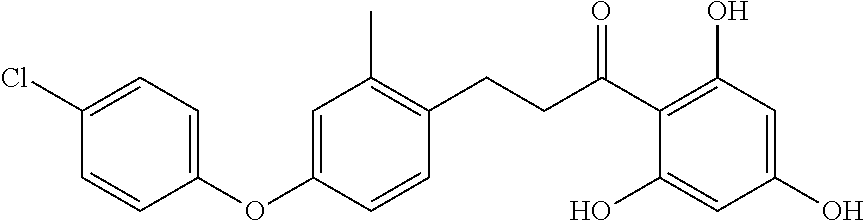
C(C(C1=C(O)C=C(O)C=C1O)=O)CC1=C(C)C=C(OC2=CC=C(Cl)C=C2)C=C1
